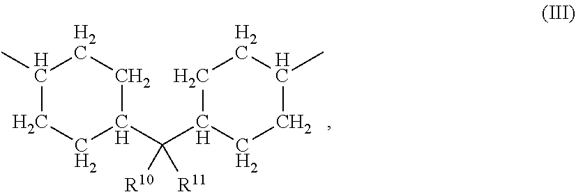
C1(C)CCC(C(C2CCC(C)CC2)([R10])[R11])CC1
